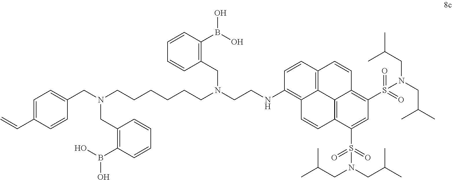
C1=C(C=C)C=CC(CN(CCCCCCN(CCNC2=C3C4=C(C=C2)C=CC2=C(S(=O)(=O)N(CC(C)C)CC(C)C)C=C(S(=O)(=O)N(CC(C)C)CC(C)C)C(=C42)C=C3)CC2=C(B(O)O)C=CC=C2)CC2=C(B(O)O)C=CC=C2)=C1
